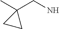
CC1(CN)CC1
